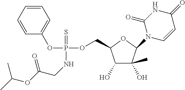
C1=CC=CC=C1OP(NCC(OC(C)C)=O)(OCC1C(O)C(C)(O)C(N2C=CC(=O)NC2=O)O1)=S
